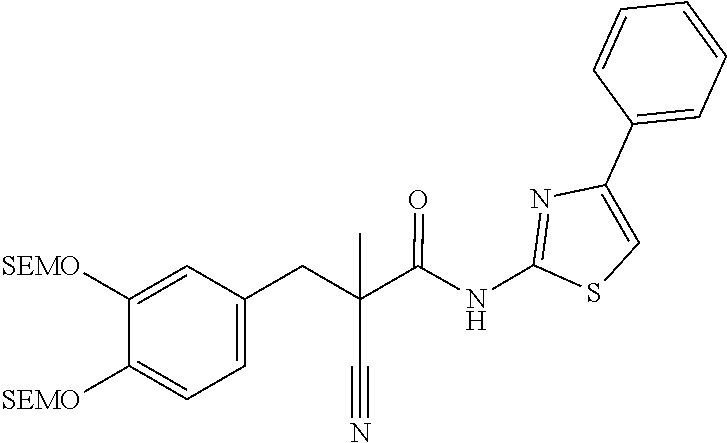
C1(C2=CC=CC=C2)=CSC(NC(C(C#N)(CC2=CC=C([SEMO])C([SEMO])=C2)C)=O)=N1
